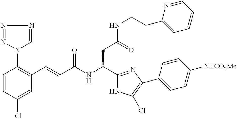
C1=CC(Cl)=CC(C=CC(NC(C2=NC(C3=CC=C([NHCO2Me])C=C3)=C(Cl)N2)CC(NCCC2=CC=CC=N2)=O)=O)=C1N1N=NN=C1
